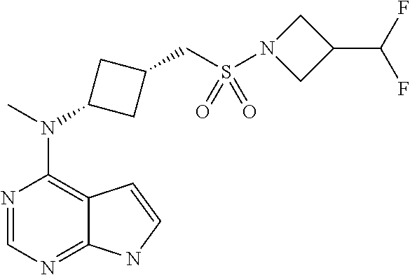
N1=CN=C2C(=C1N(C)C1CC(CS(N3CC(C(F)F)C3)(=O)=O)C1)C=CN2
